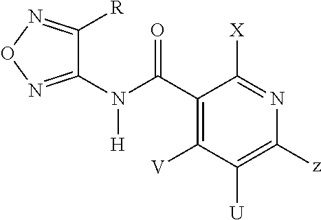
C1(N(C(C2=C([V])C([U])=C([z])N=C2[X])=O)[H])=NON=C1[R]
